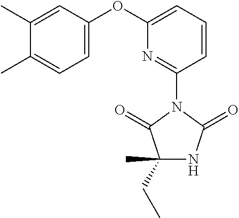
C1(CC)(C)NC(=O)N(C2=NC(OC3=CC=C(C)C(C)=C3)=CC=C2)C1=O
